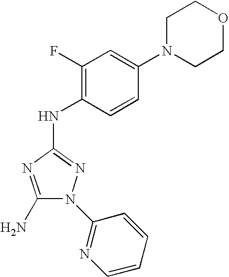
C1(N)=NC(NC2=C(F)C=C(N3CCOCC3)C=C2)=NN1C1=NC=CC=C1
